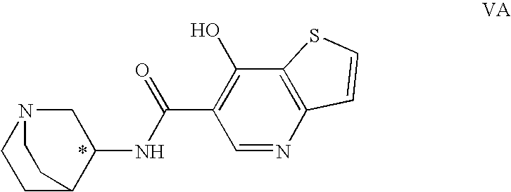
C1C2C(NC(C3=C(O)C4=C(N=C3)C=CS4)=O)CN(C1)CC2
